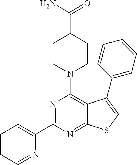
N1=C(C2=CC=CC=N2)N=C2C(=C1N1CCC(C(N)=O)CC1)C(C1=CC=CC=C1)=CS2
